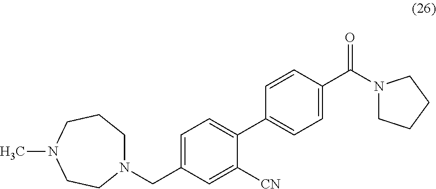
N1(CC2=CC=C(C3=CC=C(C(=O)N4CCCC4)C=C3)C([CN])=C2)CCCN(C)CC1
